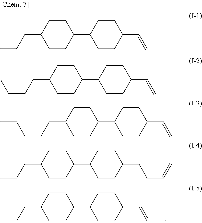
C1CC(C=CC)CCC1C1CCC(CCC)CC1.C1CC(C=C)CCC1C1CCC(CCC)CC1.C1CC(C=C)CCC1C1CCC(CCCC)CC1.C1CC(C=C)CCC1C1CCC(CCCCC)CC1.C1CC(CCC=C)CCC1C1CCC(CCC)CC1
